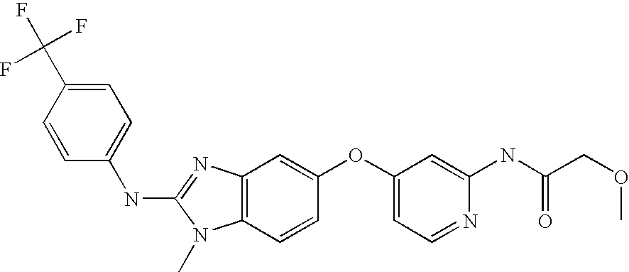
C1=C(C(F)(F)F)C=CC(NC2=NC3=C(N2C)C=CC(OC2=CC=NC(NC(COC)=O)=C2)=C3)=C1
